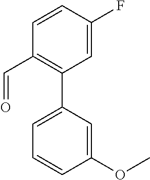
C1=C(F)C=CC(C=O)=C1C1=CC=CC(OC)=C1
